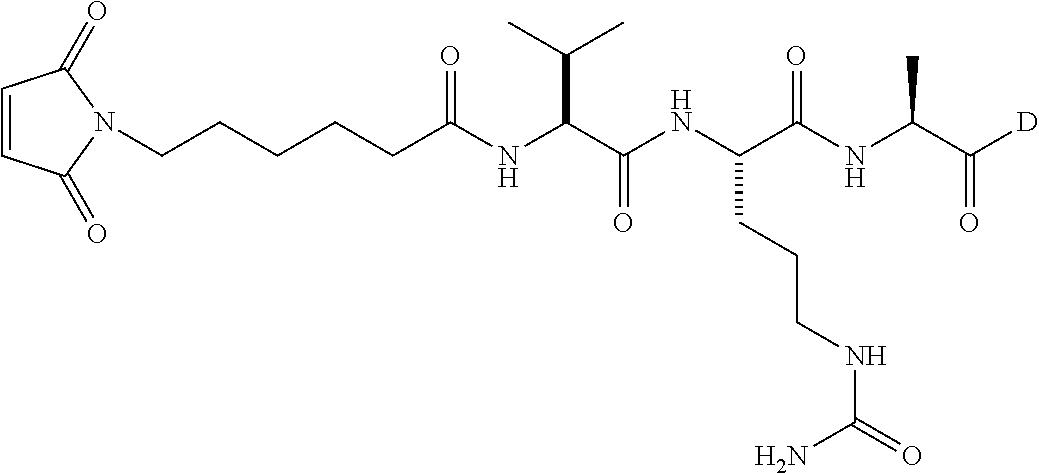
C1=CC(=O)N(CCCCCC(NC(C(NC(C(NC(C([D])=O)C)=O)CCCNC(=O)N)=O)C(C)C)=O)C1=O
